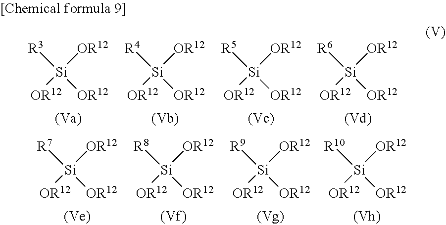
[R3][Si]([OR12])([OR12])[OR12].[R4][Si]([OR12])([OR12])[OR12].[R5][Si]([OR12])([OR12])[OR12].[R6][Si]([OR12])([OR12])[OR12].[R7][Si]([OR12])([OR12])[OR12].[R8][Si]([OR12])([OR12])[OR12].[R9][Si]([OR12])([OR12])[OR12].[R10][Si]([OR12])([OR12])[OR12]
